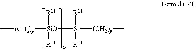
[(CH2)y]([SiO]([R11])([R11])[Si]([R11])([R11])[(CH2)y]C)C
